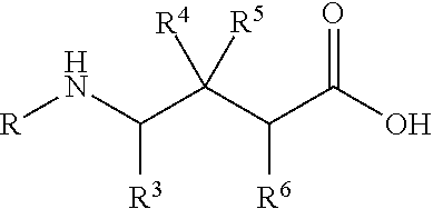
C([R3])(N[R])C(C([R6])C(O)=O)([R4])[R5]
